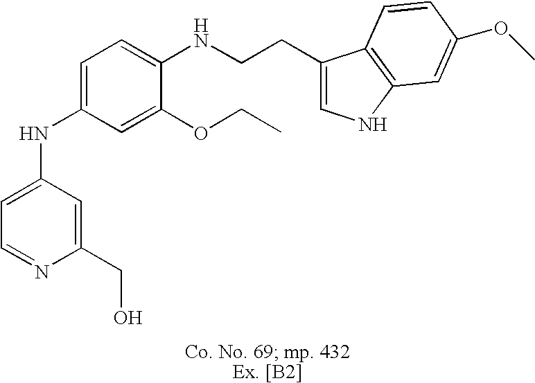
C1=C(NC2=CC=C(NCCC3=CNC4=C3C=CC(OC)=C4)C(OCC)=C2)C=C(CO)N=C1
